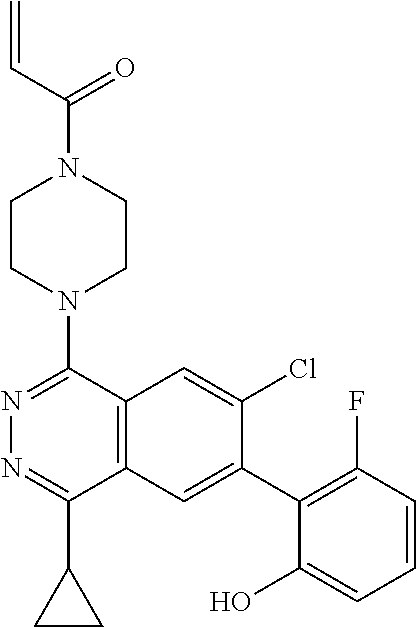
C12=C(C(N3CCN(C(C=C)=O)CC3)=NN=C1C1CC1)C=C(Cl)C(C1=C(F)C=CC=C1O)=C2
